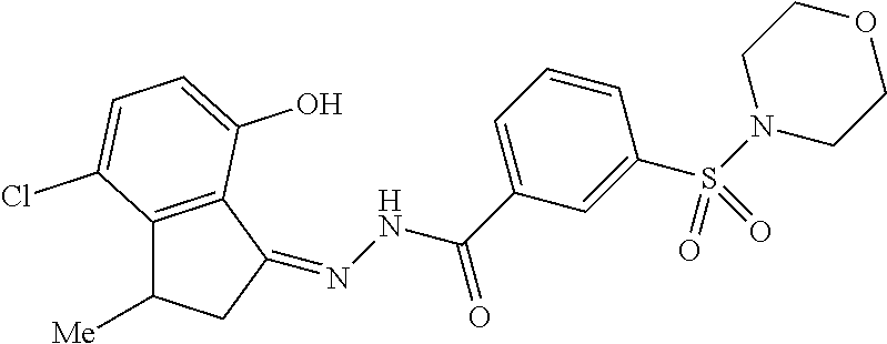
C12=C(C(=NNC(C3=CC=CC(S(N4CCOCC4)(=O)=O)=C3)=O)CC1[Me])C(O)=CC=C2Cl
